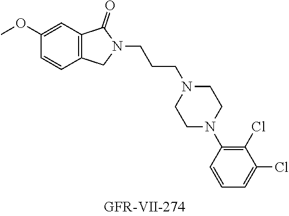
C1(OC)=CC2=C(C=C1)CN(CCCN1CCN(C3=C(Cl)C(Cl)=CC=C3)CC1)C2=O
